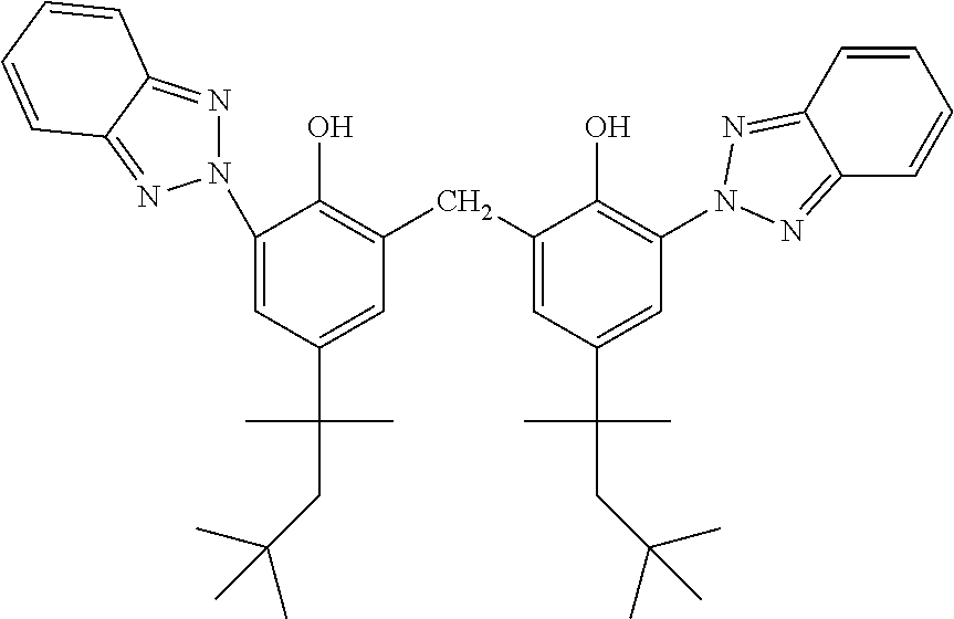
C1(N2N=C3C(=N2)C=CC=C3)=CC(C(CC(C)(C)C)(C)C)=CC(CC2=CC(C(C)(C)CC(C)(C)C)=CC(N3N=C4C(=N3)C=CC=C4)=C2O)=C1O
